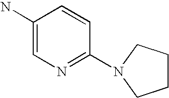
C1(N)=CN=C(N2CCCC2)C=C1
